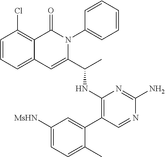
C1=CC=C2C(=C1Cl)C(=O)N(C1=CC=CC=C1)C(C(C)NC1=C(C3=CC([MsHN])=CC=C3C)C=NC(N)=N1)=C2
